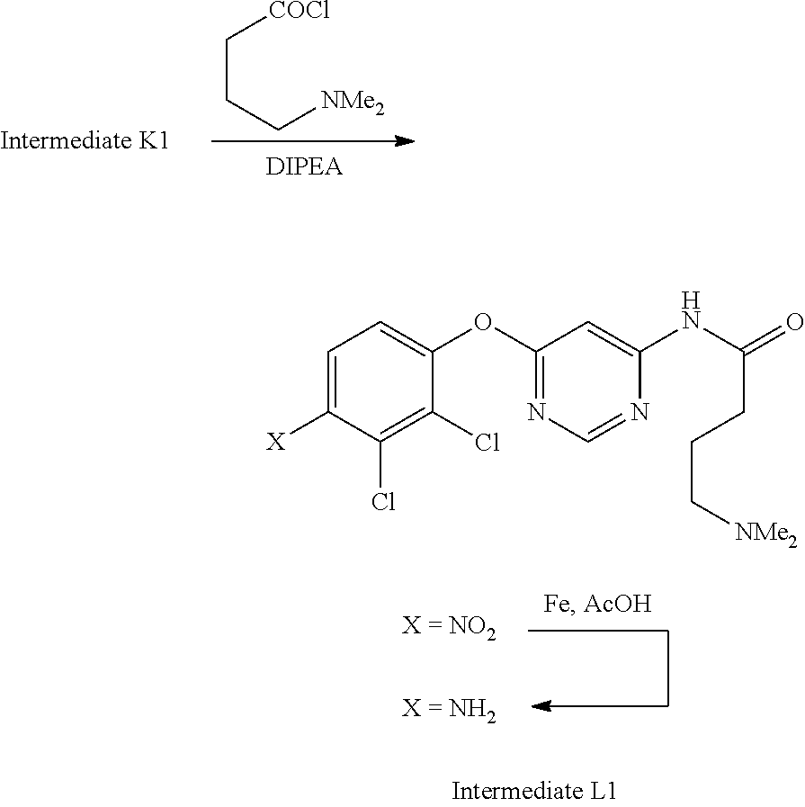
C(CC[NMe2])[COCl].C1=C([X])C(Cl)=C(Cl)C(OC2=NC=NC(NC(=O)CCC[NMe2])=C2)=C1
